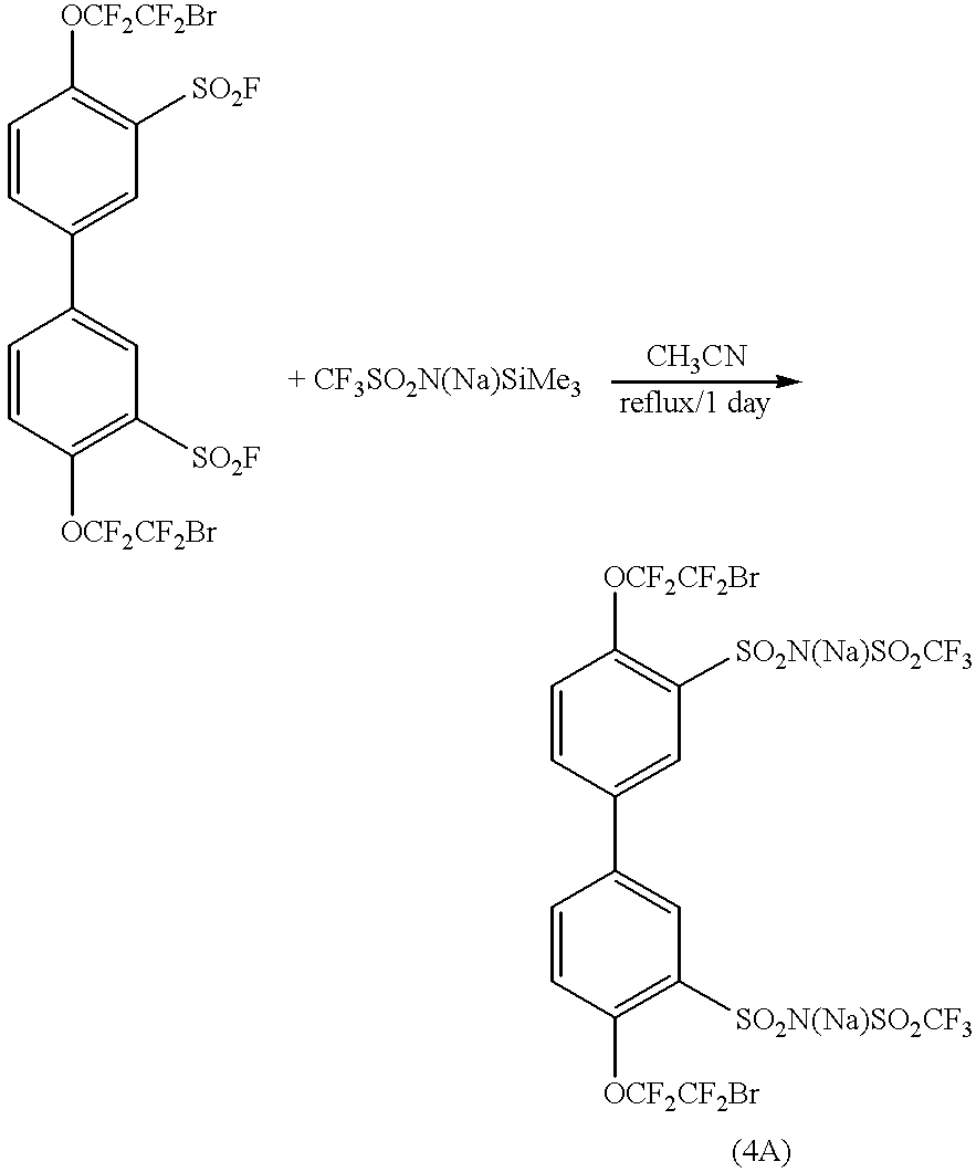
C1=CC(C2=CC([SO2F])=C([OCF2CF2Br])C=C2)=CC([SO2F])=C1[OCF2CF2Br].C1=CC(C2=CC([SO2N(Na)SO2CF3])=C([OCF2CF2Br])C=C2)=CC([SO2N(Na)SO2CF3])=C1[OCF2CF2Br]
